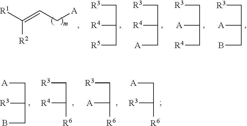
[R1]C(=CC[A])[R2].[R3]CC([R4])C[R5].[R3]CC([R4])C[A].[R3]CC([A])C[R4].[R3]CC([A])CB.[A]CC([R3])CB.[R3]CC([R4])[R6].[R3]CC([A])[R6].[A]CC([R3])[R6]
